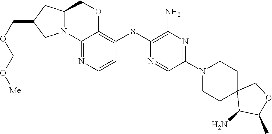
C12(C(N)C(C)OC1)CCN(C1=NC(N)=C(SC3=C4OCC5N(C4=NC=C3)CC(COCO[Me])C5)N=C1)CC2
